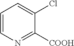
C1=CN=C([COOH])C(Cl)=C1
